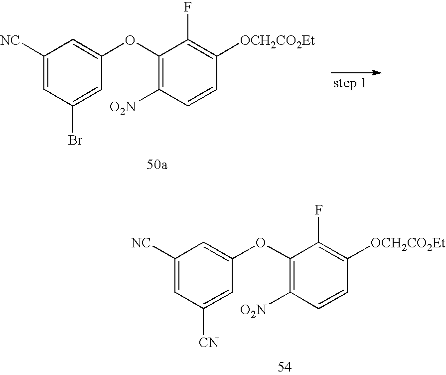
C1(OC2=CC([NC])=CC([CN])=C2)=C([O2N])C=CC([OCH2CO2Et])=C1F.C1(OC2=CC([NC])=CC(Br)=C2)=C([O2N])C=CC([OCH2CO2Et])=C1F
